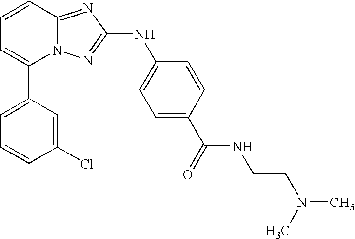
C1(C2=CC=CC3=NC(NC4=CC=C(C(NCCN(C)C)=O)C=C4)=NN23)=CC=CC(Cl)=C1
